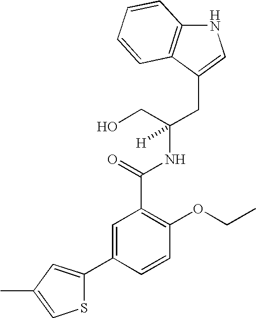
N1C2=C(C(CC(NC(C3=C(OCC)C=CC(C4=CC(C)=CS4)=C3)=O)(CO)[H])=C1)C=CC=C2
